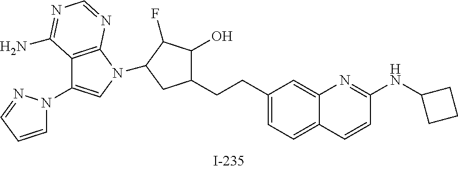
C12=C(N(C3C(F)C(O)C(CCC4=CC=C5C(=C4)N=C(NC4CCC4)C=C5)C3)C=C1N1C=CC=N1)N=CN=C2N
